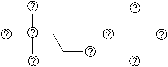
CC(C)(C)C.CC(C)(C)CCC
